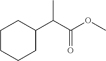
C1CCCC(C(C(=O)OC)C)C1
